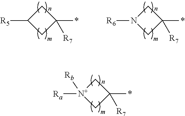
C1([R5])CC(*)([R7])C1.N1([R6])CC(*)([R7])C1.[N+]1([Ra])([Rb])CC(*)([R7])C1
